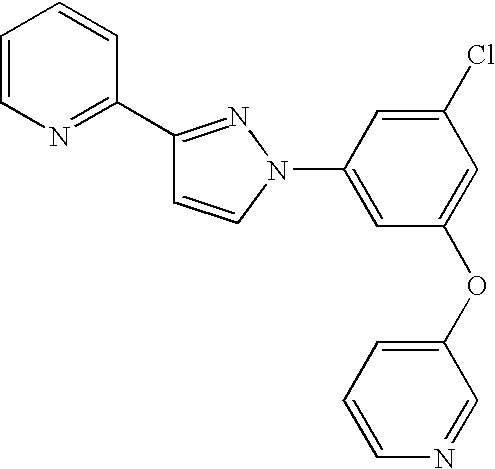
C1(C2=NC=CC=C2)=NN(C2=CC(OC3=CC=CN=C3)=CC(Cl)=C2)C=C1
